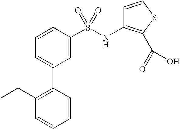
C1=CC(S(NC2=C(C(=O)O)SC=C2)(=O)=O)=CC(C2=C(CC)C=CC=C2)=C1
